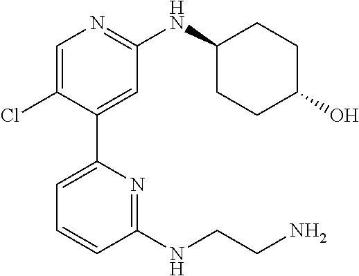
C1=C(Cl)C(C2=CC=CC(NCCN)=N2)=CC(NC2CCC(O)CC2)=N1
